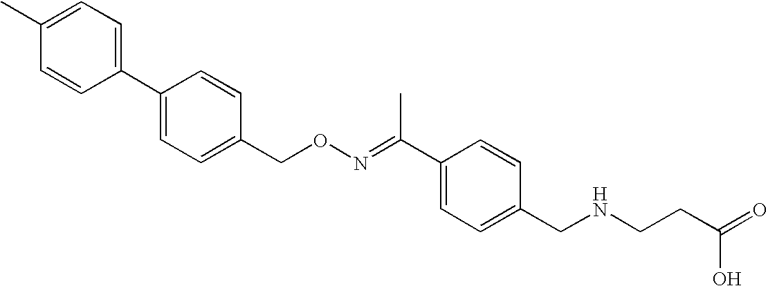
C1(C2=CC=C(CON=C(C3=CC=C(CNCCC(=O)O)C=C3)C)C=C2)=CC=C(C)C=C1
